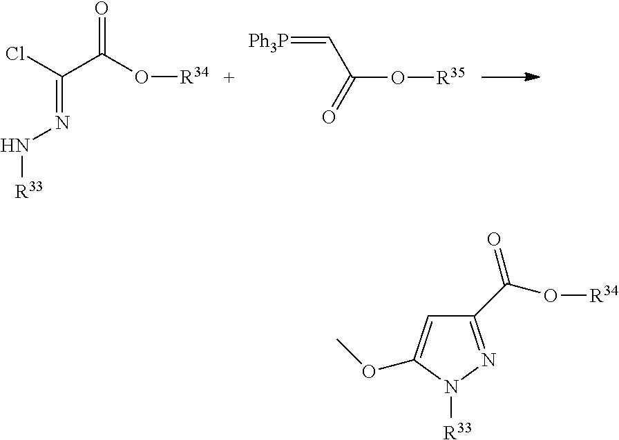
O([R35])C(C=[Ph3P])=O.ClC(C(=O)O[R34])=NN[R33].C1(C(O[R34])=O)=NN([R33])C(OC)=C1
